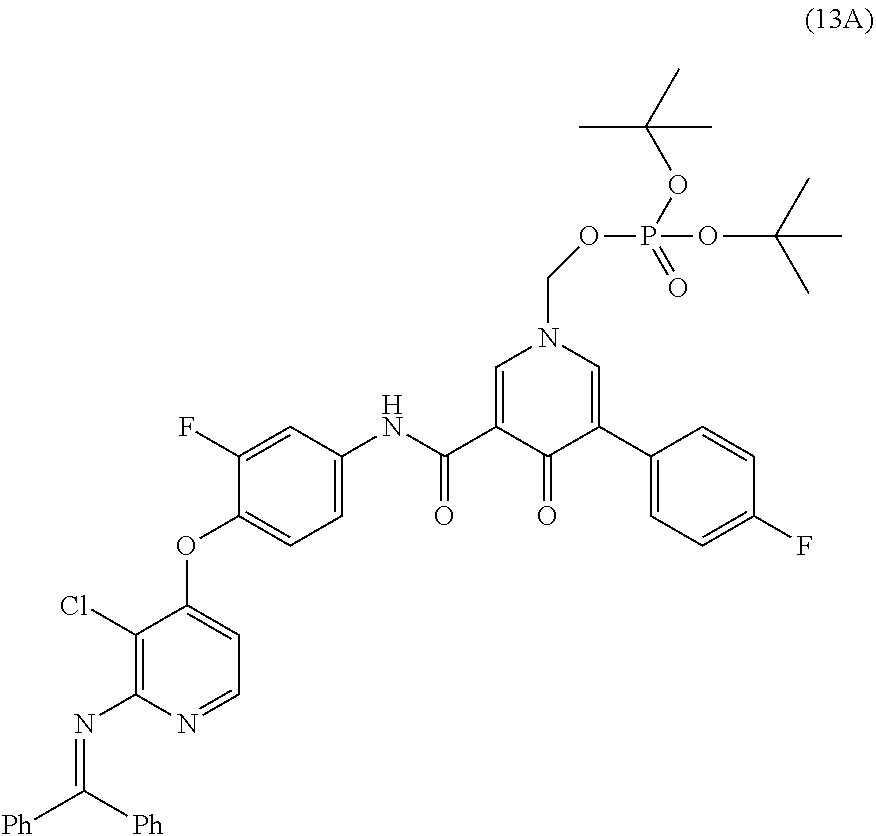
C1(Cl)=C(N=C([Ph])[Ph])N=CC=C1OC1=CC=C(NC(C2=CN(COP(OC(C)(C)C)(=O)OC(C)(C)C)C=C(C3=CC=C(F)C=C3)C2=O)=O)C=C1F
